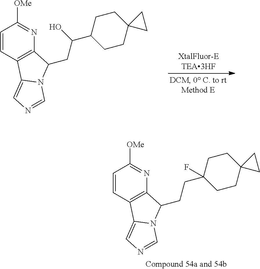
C1=CC2=C(N=C1[OMe])C(CCC1(F)CCC3(CC1)CC3)N1C2=CN=C1.C1=CC2=C(N=C1[OMe])C(CC(C1CCC3(CC1)CC3)O)N1C2=CN=C1
